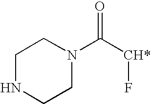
C1NCCN(C([CH*]F)=O)C1
